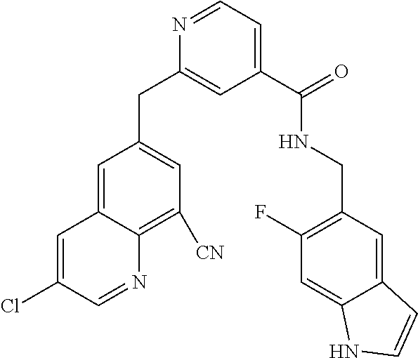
N1=CC=C(C(NCC2=C(F)C=C3C(=C2)C=CN3)=O)C=C1CC1=CC([CN])=C2C(=C1)C=C(Cl)C=N2
